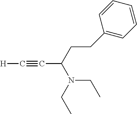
[H]C#CC(N(CC)CC)CCC1=CC=CC=C1
